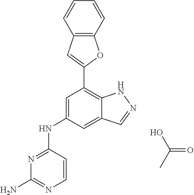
N1=C(NC2=CC(C3=CC4=C(O3)C=CC=C4)=C3C(=C2)C=NN3)C=CN=C1N.OC(=O)C
